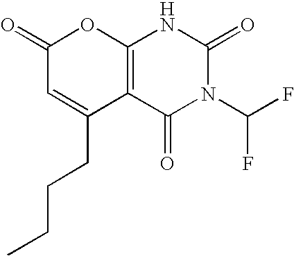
C12=C(C(=O)N(C(F)F)C(=O)N1)C(CCCC)=CC(=O)O2
